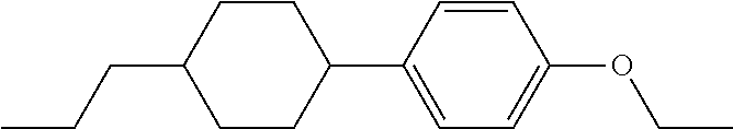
C1(CCC)CCC(C2=CC=C(OCC)C=C2)CC1
